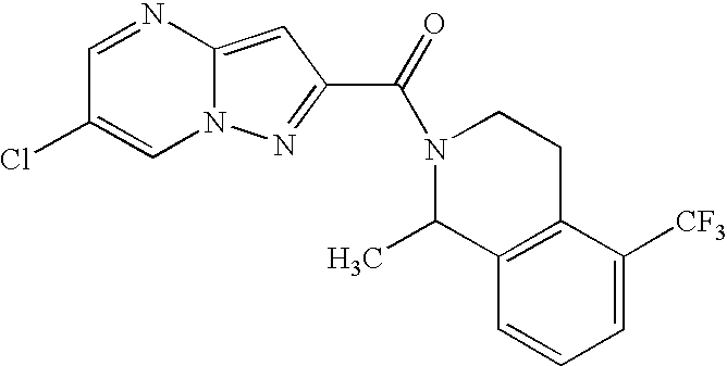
C1=NC2=CC(C(=O)N3C(C)C4=C(CC3)C([CF3])=CC=C4)=NN2C=C1Cl
